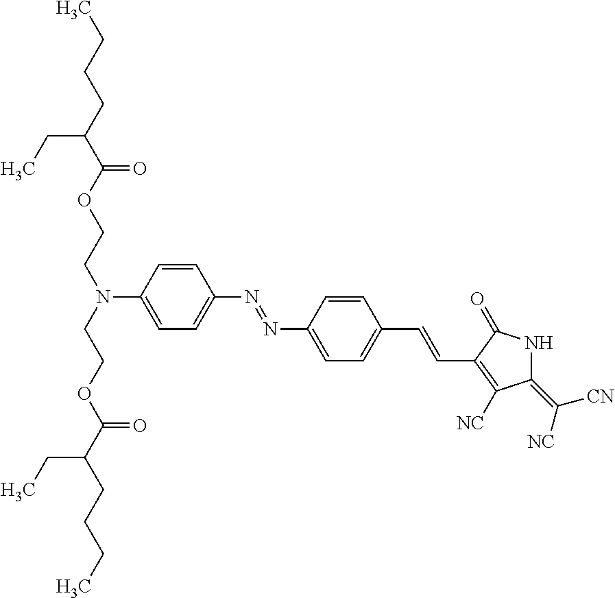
C1(C=CC2=CC=C(N=NC3=CC=C(N(CCOC(C(CCCC)CC)=O)CCOC(C(CCCC)CC)=O)C=C3)C=C2)=C([NC])C(=C([CN])[NC])NC1=O
